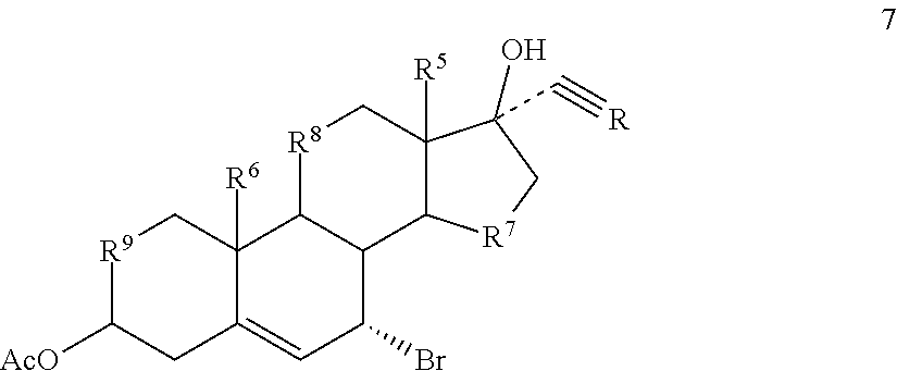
[R9]1C([AcO])CC2=CC(Br)C3C(C2([R6])C1)[R8]CC1([R5])C3[R7]CC1(O)C#[R]
